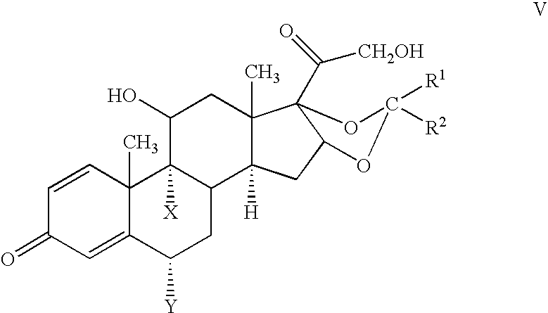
C1=CC2(C)C(=CC1=O)C([Y])CC1C2([X])C(O)CC2(C)C1([H])CC1C2(C([CH2OH])=O)OC([R1])([R2])O1
